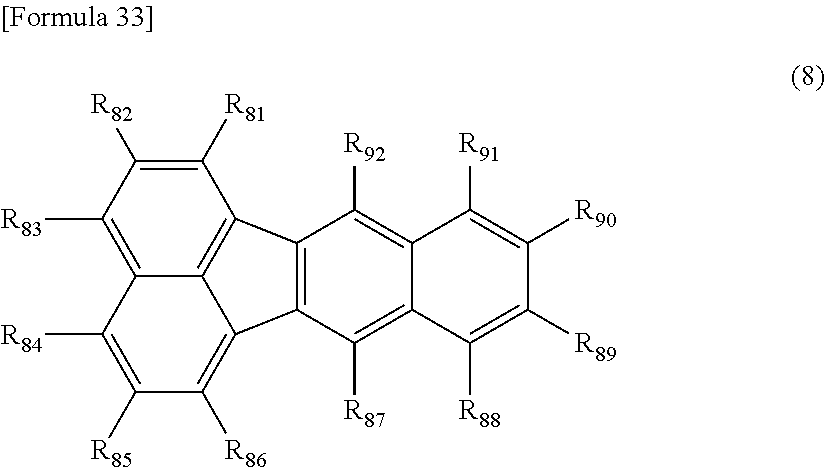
C12=C([R83])C([R82])=C([R81])C3=C1C(=C([R86])C([R85])=C2[R84])C1=C3C([R92])=C2C(=C1[R87])C([R88])=C([R89])C([R90])=C2[R91]
